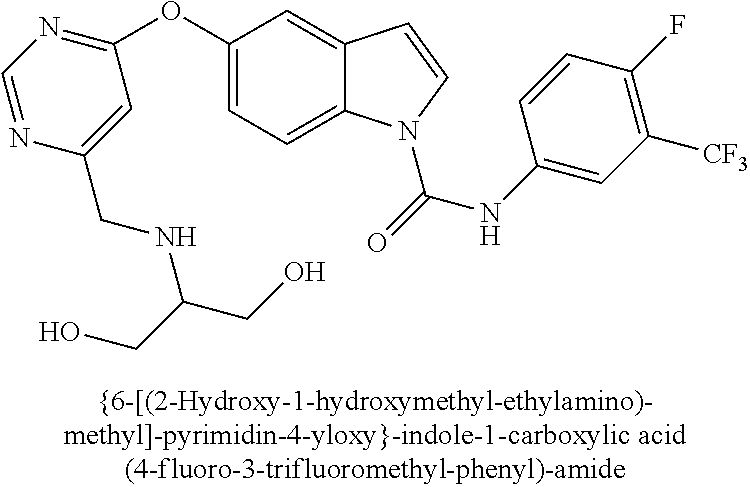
C1(OC2=NC=NC(CNC(CO)CO)=C2)=CC=C2C(=C1)C=CN2C(NC1=CC([CF3])=C(F)C=C1)=O
